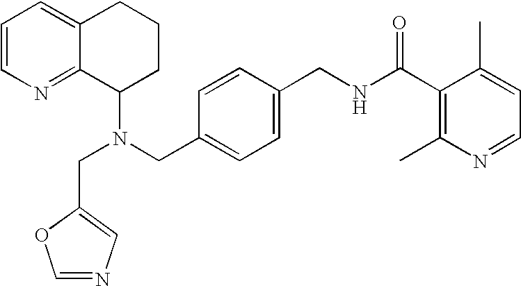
N(CC1=CC=C(CNC(C2=C(C)N=CC=C2C)=O)C=C1)(C1CCCC2=CC=CN=C12)CC1=CN=CO1
